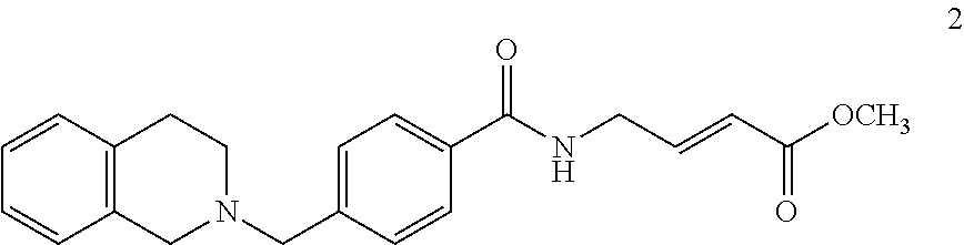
C12=C(CN(CC3=CC=C(C(NCC=CC([OCH3])=O)=O)C=C3)CC1)C=CC=C2
